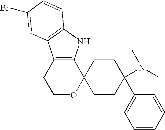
C12=C(NC3=C1C=C(Br)C=C3)C1(OCC2)CCC(C2=CC=CC=C2)(N(C)C)CC1
